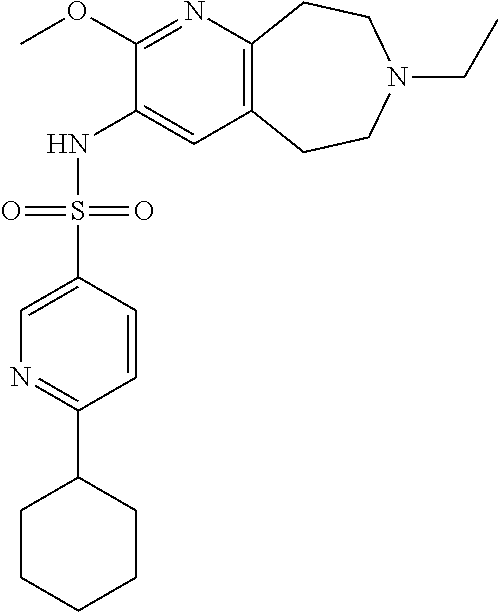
C1(OC)=NC2=C(C=C1NS(C1=CN=C(C3CCCCC3)C=C1)(=O)=O)CCN(CC)CC2
